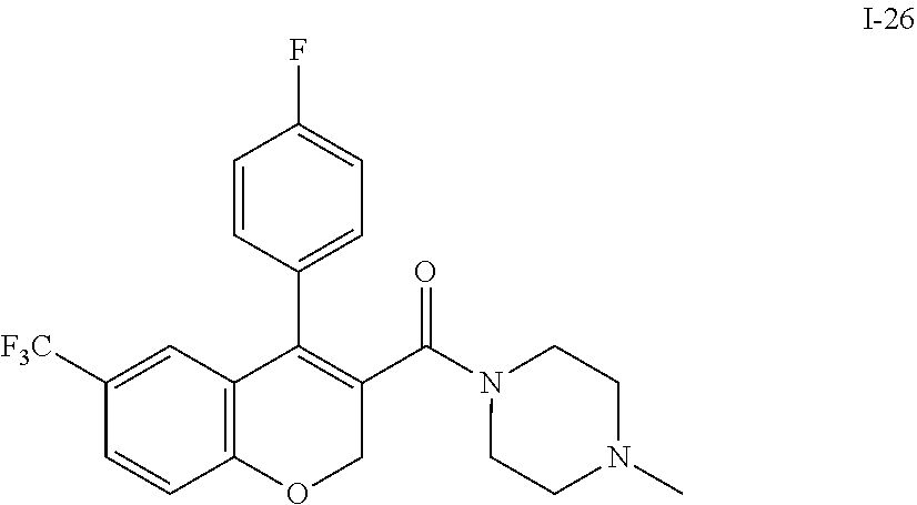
C12=C(C=C([F3C])C=C1)C(C1=CC=C(F)C=C1)=C(C(=O)N1CCN(C)CC1)CO2
